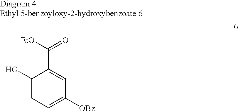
C1(O)=CC=C([OBz])C=C1C([EtO])=O
